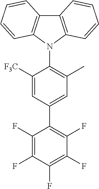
C1(F)=C(F)C(F)=C(F)C(F)=C1C1=CC(C)=C(N2C3=C(C4=C2C=CC=C4)C=CC=C3)C([F3C])=C1
